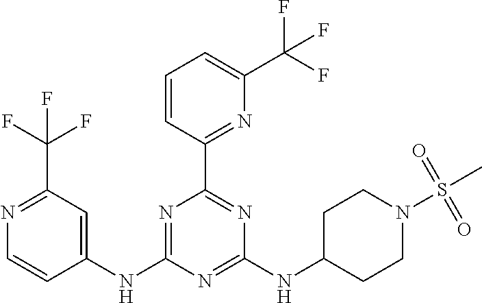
C1(NC2=NC(C3=NC(C(F)(F)F)=CC=C3)=NC(NC3CCN(S(=O)(=O)C)CC3)=N2)=CC(C(F)(F)F)=NC=C1
